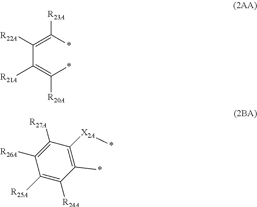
C(C(=C(*)[R20A])[R21A])(=C(*)[R23A])[R22A].C1([R27A])=C([R26A])C([R25A])=C([R24A])C(*)=C1[X2A]*
